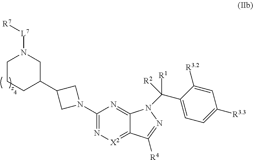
C1CCC(C2CN(C3=N[X2]=C4C(=N3)N(C(C3=CC=C([R3.3])C=C3[R3.2])([R1])[R2])N=C4[R4])C2)CN1[L7][R7]
